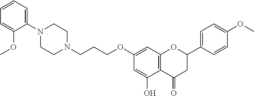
C(CCOC1=CC2=C(C(O)=C1)C(=O)CC(C1=CC=C(OC)C=C1)O2)N1CCN(C2=CC=CC=C2OC)CC1
